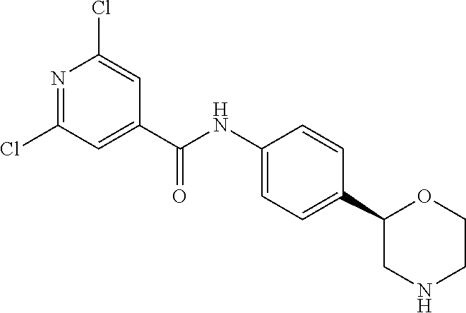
N1=C(Cl)C=C(C(NC2=CC=C(C3CNCCO3)C=C2)=O)C=C1Cl
